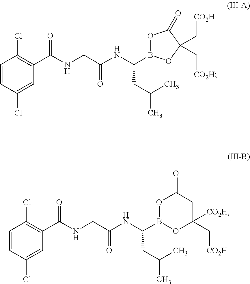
C1=CC(Cl)=CC(C(NCC(NC(CC(C)C)B2OC(=O)C(C[CO2H])(C[CO2H])O2)=O)=O)=C1Cl.C1=CC(Cl)=CC(C(NCC(NC(CC(C)C)B2OC([CO2H])(C[CO2H])CC(=O)O2)=O)=O)=C1Cl
